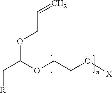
[R]CC(OCC=C)OCCO[X]
